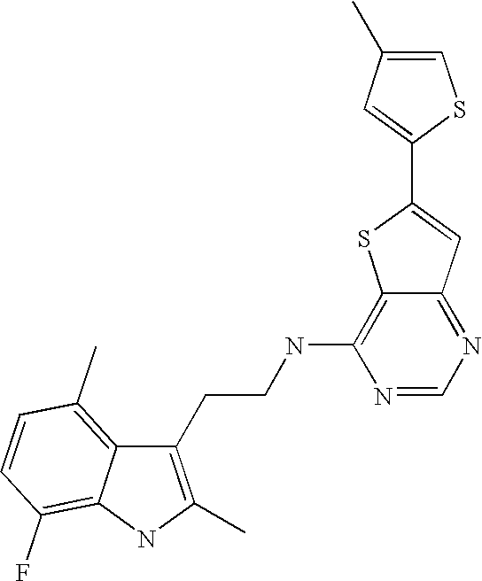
C1(CCNC2=C3C(=NC=N2)C=C(C2=CC(C)=CS2)S3)=C(C)NC2=C(F)C=CC(C)=C12
